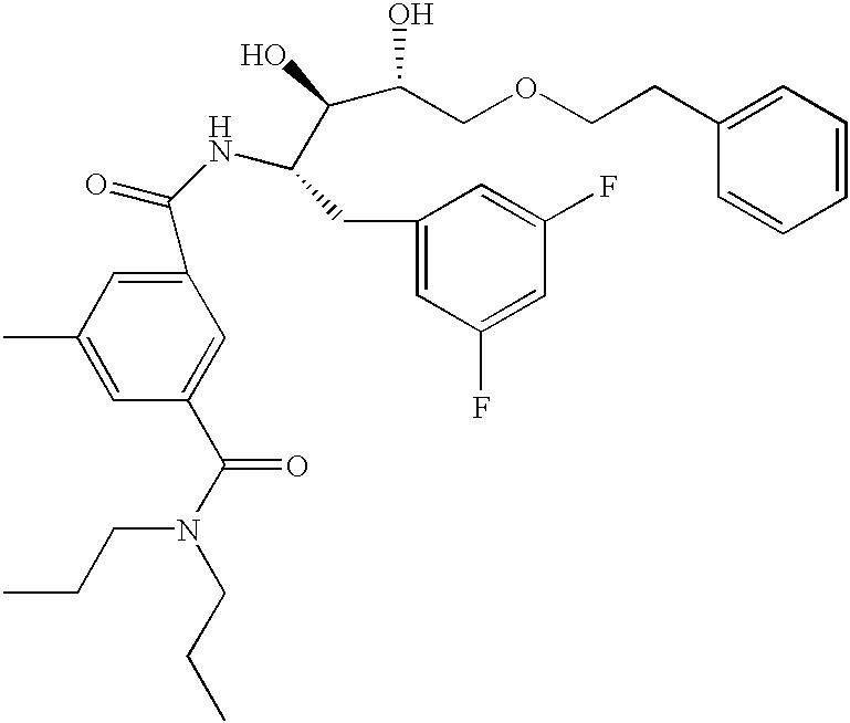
C1(C(NC(C(C(COCCC2=CC=CC=C2)O)O)CC2=CC(F)=CC(F)=C2)=O)=CC(C)=CC(C(N(CCC)CCC)=O)=C1
